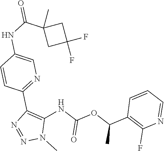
C1=CC=NC(F)=C1C(OC(NC1=C(C2=NC=C(NC(C3(C)CC(F)(F)C3)=O)C=C2)N=NN1C)=O)C
